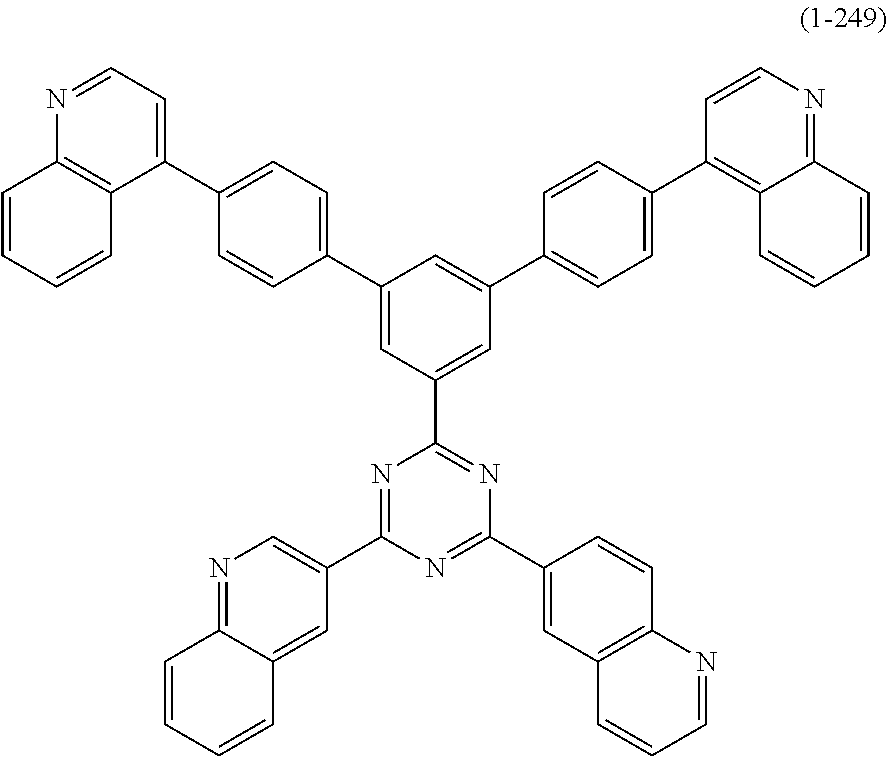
C1(C2=CC(C3=NC(C4=CC5=C(C=C4)N=CC=C5)=NC(C4=CN=C5C(=C4)C=CC=C5)=N3)=CC(C3=CC=C(C4=C5C(=NC=C4)C=CC=C5)C=C3)=C2)=CC=C(C2=CC=NC3=C2C=CC=C3)C=C1
